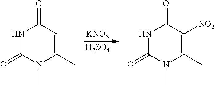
C1(=O)NC(=O)C=C(C)N1C.C1(=O)NC(=O)C([NO2])=C(C)N1C.[KNO3].[H2SO4]
